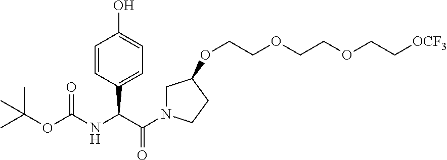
C1=CC(C(NC(OC(C)(C)C)=O)C(N2CC(OCCOCCOCC[OCF3])CC2)=O)=CC=C1O
